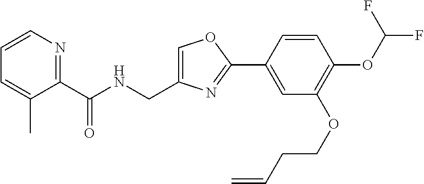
C1=C(CNC(C2=NC=CC=C2C)=O)N=C(C2=CC(OCCC=C)=C(OC(F)F)C=C2)O1
